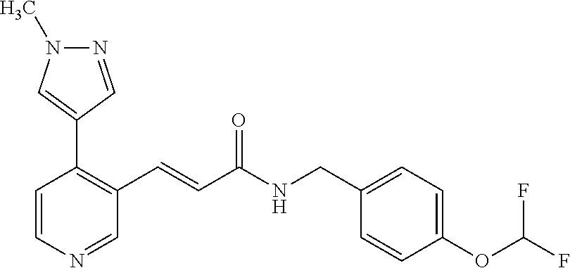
N1=CC(C2=C(C=CC(NCC3=CC=C(OC(F)F)C=C3)=O)C=NC=C2)=CN1C
